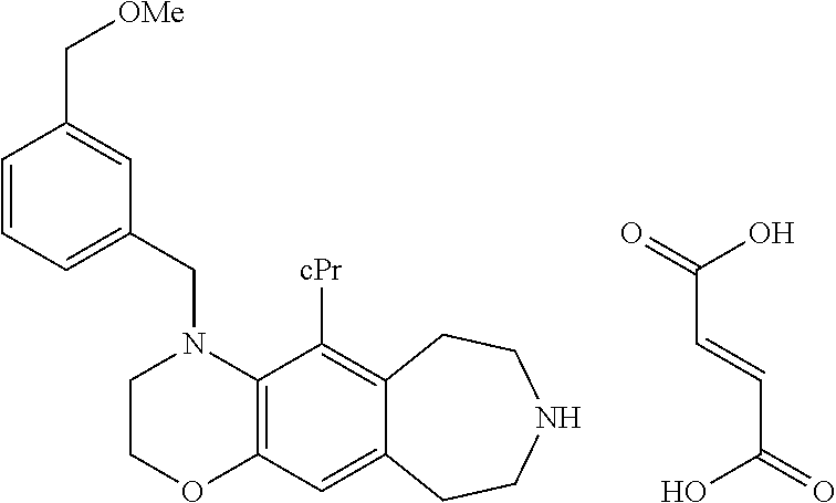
C1COC2=C(N1CC1=CC=CC(C[OMe])=C1)C([cPr])=C1C(=C2)CCNCC1.OC(=O)C=CC(O)=O
